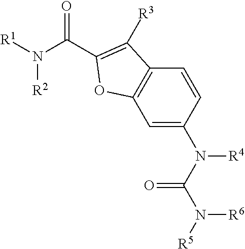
C(N([R1])[R2])(=O)C1=C([R3])C2=C(C=C(N(C(N([R5])[R6])=O)[R4])C=C2)O1
